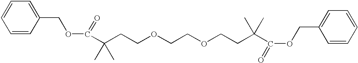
C(C(CCOCCOCCC(C(OCC1=CC=CC=C1)=O)(C)C)(C)C)(OCC1=CC=CC=C1)=O
